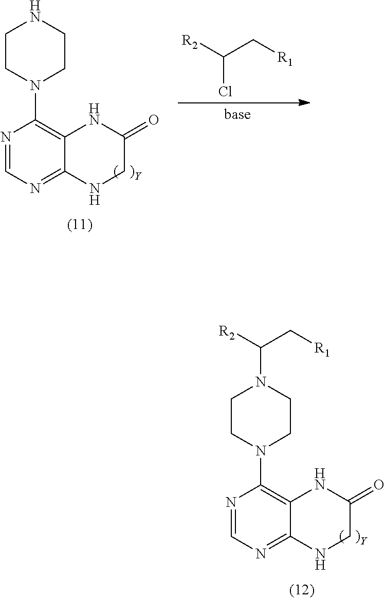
N1=CN=C2C(=C1N1CCN(C([R2])C[R1])CC1)NC(=O)CN2.N1=CN=C2C(=C1N1CCNCC1)NC(=O)CN2.[R2]C(C[R1])Cl
